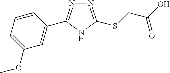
N1=C(SCC(O)=O)NC(C2=CC(OC)=CC=C2)=N1
